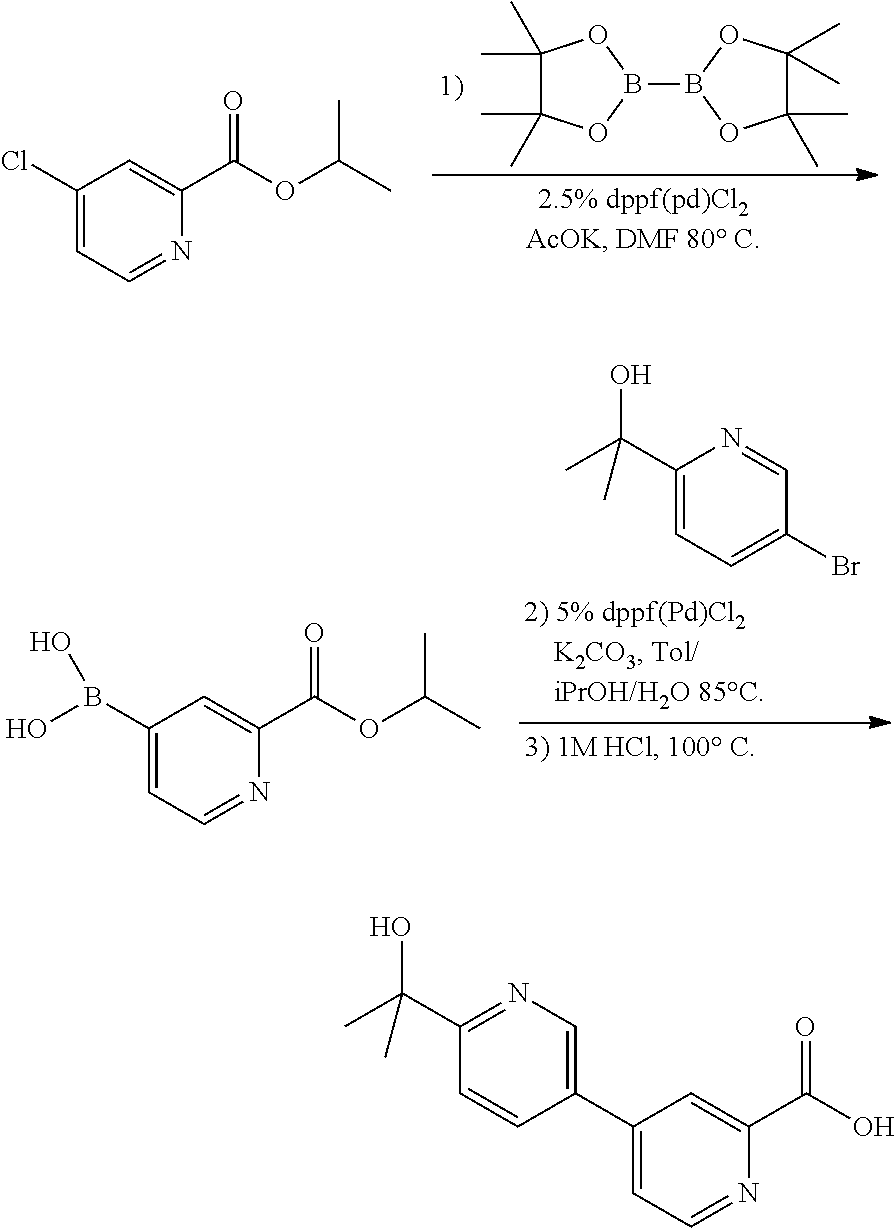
C1(C)(C)C(C)(C)OB(B2OC(C)(C)C(C)(C)O2)O1.C1(Cl)=CC=NC(C(OC(C)C)=O)=C1.C1(C(C)(O)C)=CC=C(Br)C=N1.C1(B(O)O)=CC=NC(C(OC(C)C)=O)=C1.C1(C2=CN=C(C(C)(O)C)C=C2)=CC=NC(C(O)=O)=C1
